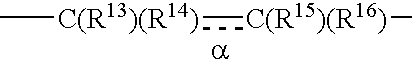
C[C(R13)(R14)]:[C(R15)(R16)]C
